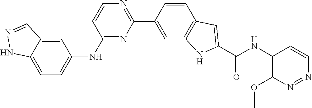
C1(NC2=CC=C3C(=C2)C=NN3)=NC(C2=CC3=C(C=C2)C=C(C(NC2=C(OC)N=NC=C2)=O)N3)=NC=C1
